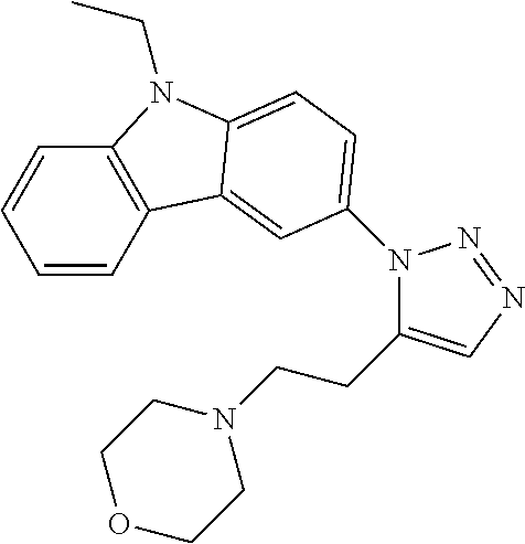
C1=CC2=C(C=C1)N(CC)C1=CC=C(N3C(CCN4CCOCC4)=CN=N3)C=C21
